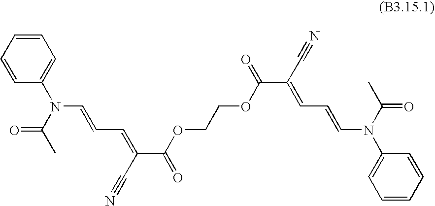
C1=CC(N(C(C)=O)C=CC=C(C(OCCOC(C(C#N)=CC=CN(C(C)=O)C2=CC=CC=C2)=O)=O)C#N)=CC=C1
